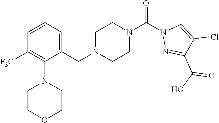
C1=CC=C(CN2CCN(C(N3N=C(C(O)=O)C(Cl)=C3)=O)CC2)C(N2CCOCC2)=C1[F3C]
